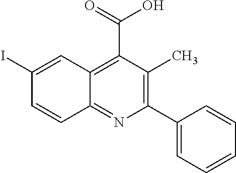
C1(C2=CC=CC=C2)=C(C)C(C(=O)O)=C2C(=N1)C=CC(I)=C2
